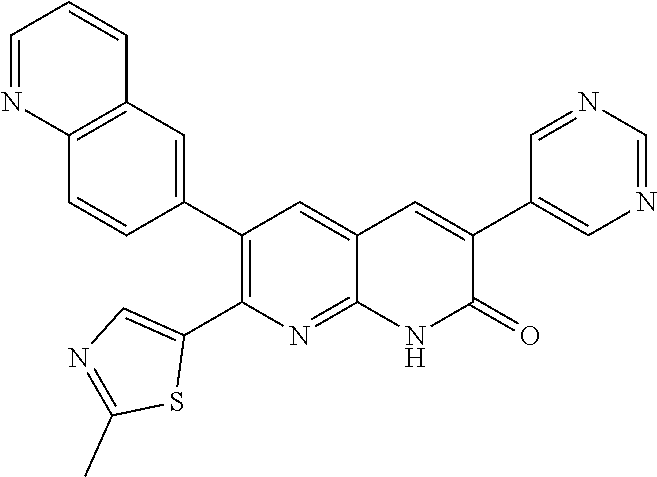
C12=C(C=C(C3=C(C4=CN=C(C)S4)N=C4C(=C3)C=C(C3=CN=CN=C3)C(=O)N4)C=C1)C=CC=N2
